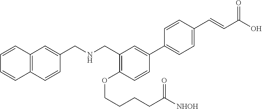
C(NCC1=C(OCCCCC([NHOH])=O)C=CC(C2=CC=C(C=CC(O)=O)C=C2)=C1)C1=CC2=C(C=C1)C=CC=C2
